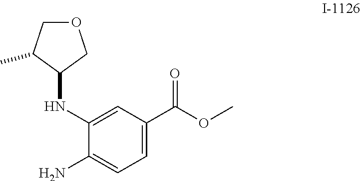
O(C)C(C1=CC=C(N)C(NC2C(C)COC2)=C1)=O
